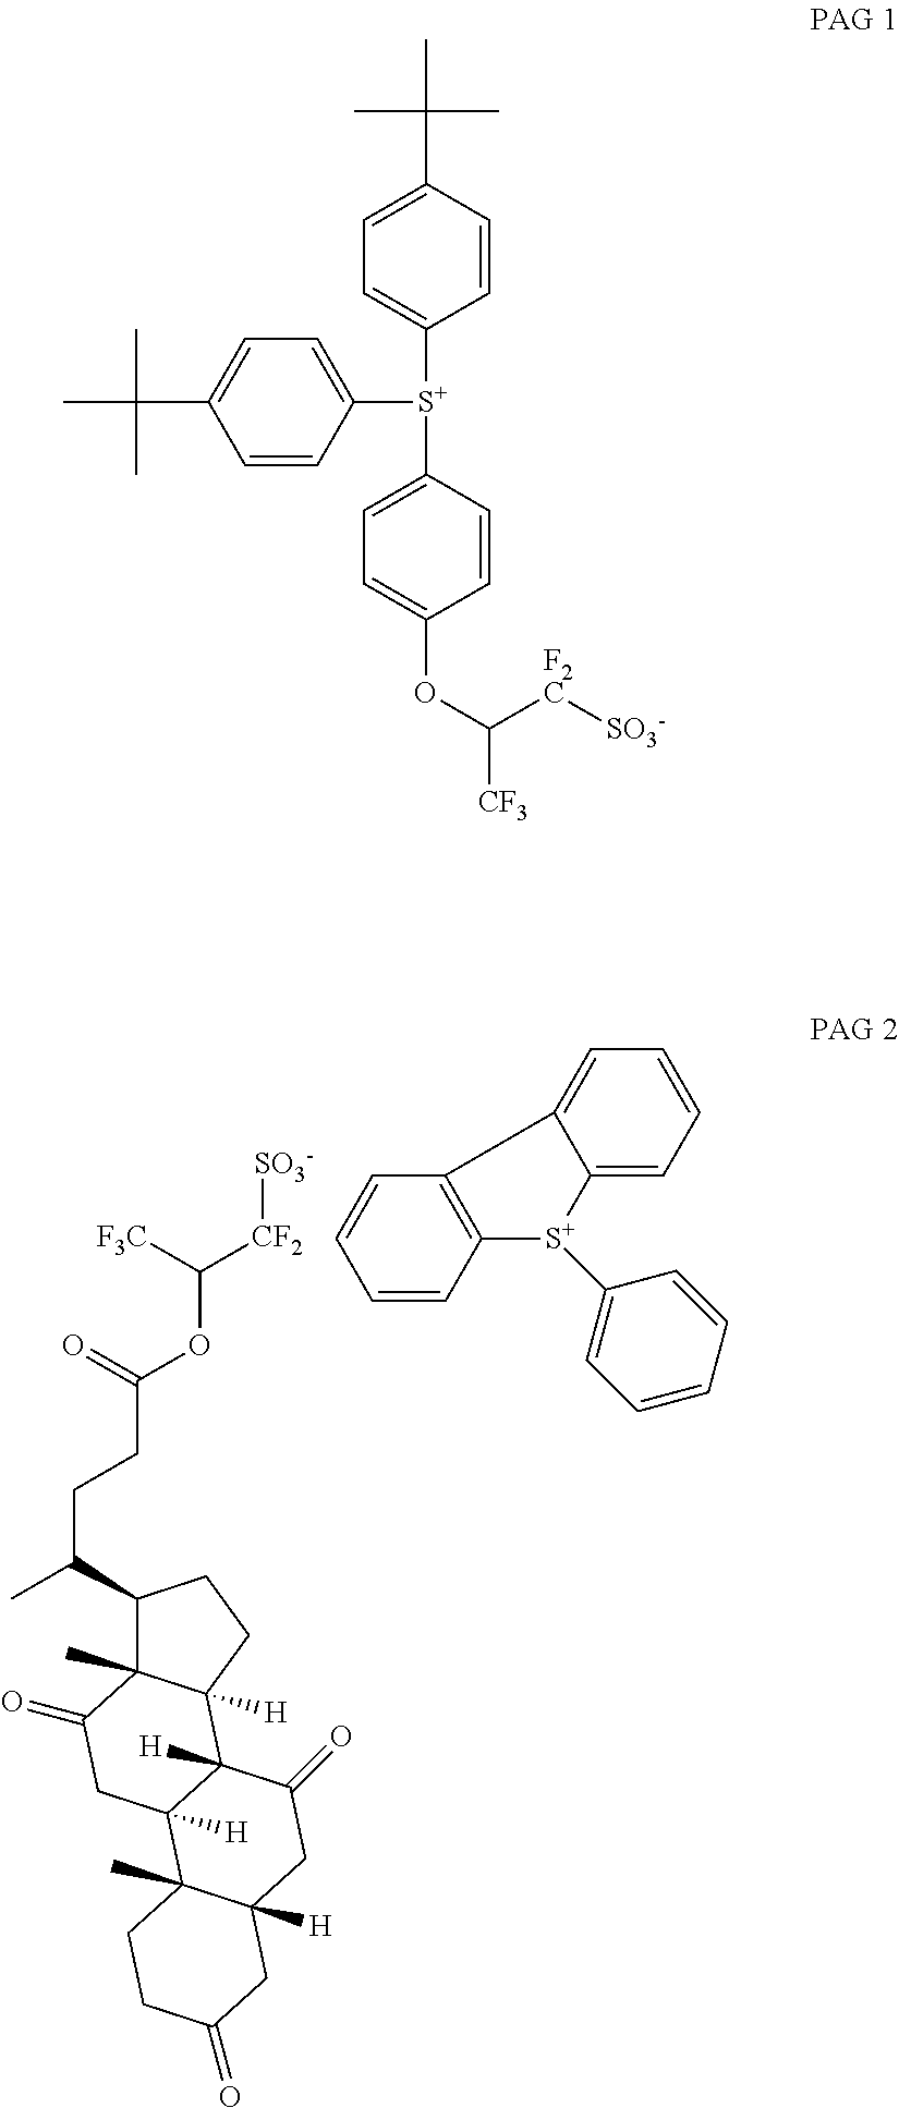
[SO3-][CF2]C(OC(CCC(C)C1C2(C)C([H])(CC1)C1([H])C([H])(CC2=O)C2(C)C([H])(CC1=O)CC(=O)CC2)=O)[F3C].C12=C(C=CC=C1)C1=CC=CC=C1[S+]2C1=CC=CC=C1.C1([S+](C2=CC=C(C(C)(C)C)C=C2)C2=CC=C(OC([CF3])[F2C][SO3-])C=C2)=CC=C(C(C)(C)C)C=C1
